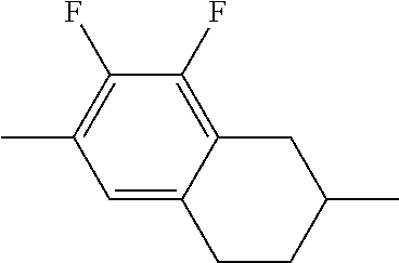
C1(F)=C2C(=CC(C)=C1F)CCC(C)C2
